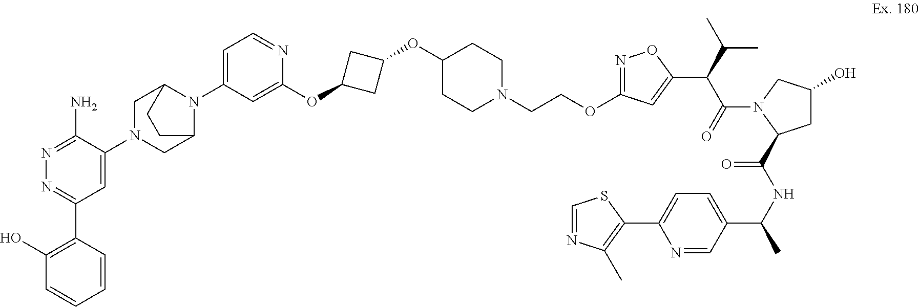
N1=C(N)C(N2CC3N(C4=CC=NC(OC5CC(OC6CCN(CCOC7=NOC(C(C(N8C(C(=O)NC(C9=CC=C(C%10=C(C)N=CS%10)N=C9)C)CC(O)C8)=O)C(C)C)=C7)CC6)C5)=C4)C(C2)CC3)=CC(C2=C(O)C=CC=C2)=N1
